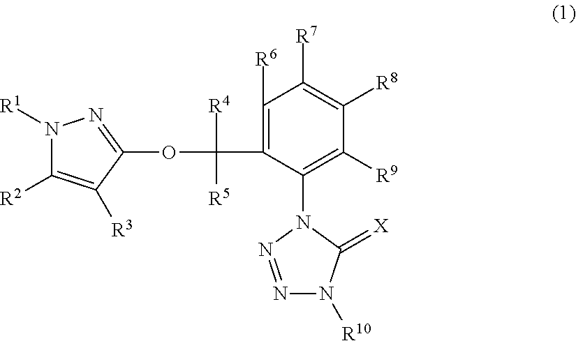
O(C(C1=C([R6])C([R7])=C([R8])C([R9])=C1N1C(=[X])N([R10])N=N1)([R4])[R5])C1=NN([R1])C([R2])=C1[R3]
